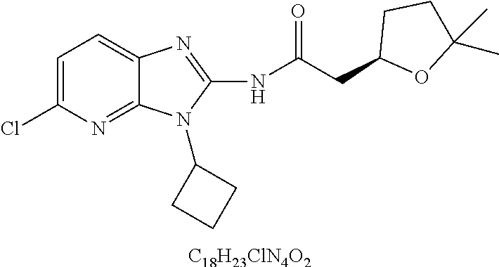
[C18H23ClN4O2].C1=C(Cl)N=C2C(=C1)N=C(NC(CC1OC(C)(C)CC1)=O)N2C1CCC1
